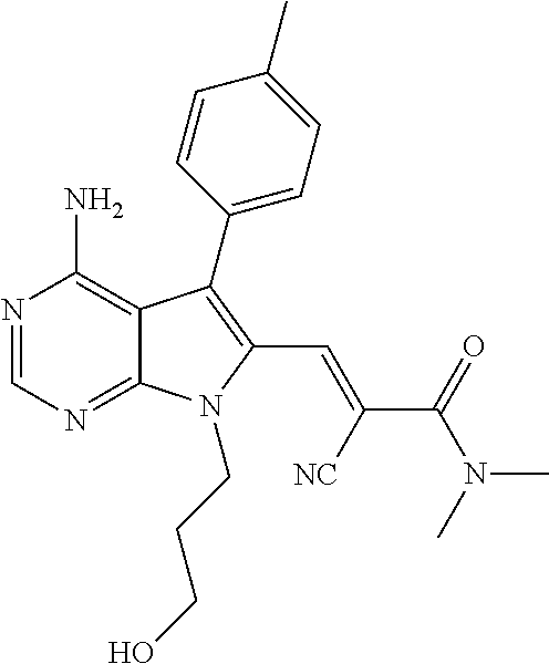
N1=CN=C2C(=C1N)C(C1=CC=C(C)C=C1)=C(C=C(C(=O)N(C)C)[NC])N2CCCO
